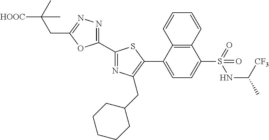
C1(C2=NC(CC3CCCCC3)=C(C3=CC=C(S(=O)(NC([CF3])C)=O)C4=C3C=CC=C4)S2)=NN=C(CC(C)([HOOC])C)O1
